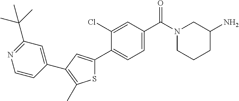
C1(N)CN(C(C2=CC=C(C3=CC(C4=CC(C(C)(C)C)=NC=C4)=C(C)S3)C(Cl)=C2)=O)CCC1
